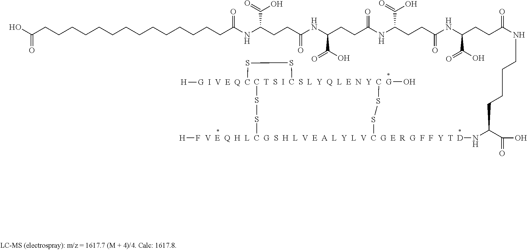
[H]F.[V  E  Q  H  L  C  G  S  H  L  V  E  A  L  Y  L  V  C  G  E  R  G  F  F  Y  T](SSC)SS[T  S  I  C  S  L  Y  Q  L  E  N  Y  C]SS[  I  V  E  Q  C].C(CCCCCCCCCC(NC(CCC(NC(CCC(NC(CCC(=O)NC(CCC(NCCCCC(N[D])C(=O)O)=O)C(O)=O)C(=O)O)=O)C(O)=O)=O)C(=O)O)=O)CCCCC(O)=O.[H][G].[G]O
